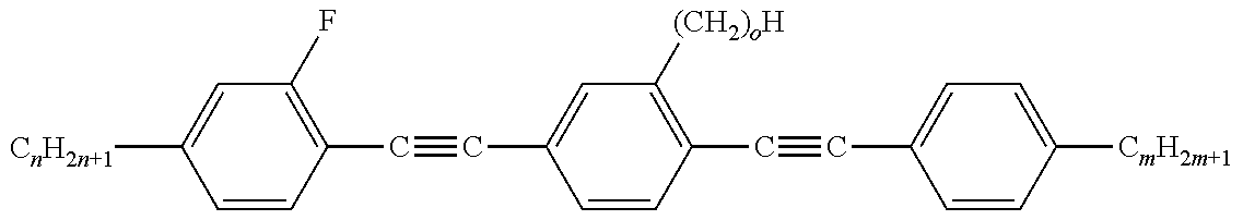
C1=CC(C#CC2=CC([(CH2)oH])=C(C#CC3=CC=C([CmH2m+1])C=C3)C=C2)=C(F)C=C1[CnH2n+1]
